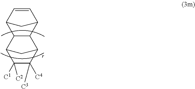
C12C=CC(C1)C1C2C2C([C4])([C3])C([C1])([C2])C1C2
